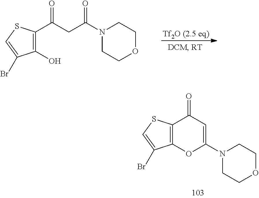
C12=C(C(Br)=CS1)OC(N1CCOCC1)=CC2=O.C1(C(CC(N2CCOCC2)=O)=O)=C(O)C(Br)=CS1
